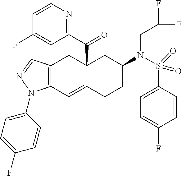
C12(C(C3=NC=CC(F)=C3)=O)C(=CC3=C(C1)C=NN3C1=CC=C(F)C=C1)CCC(N(S(C1=CC=C(F)C=C1)(=O)=O)CC(F)F)C2
